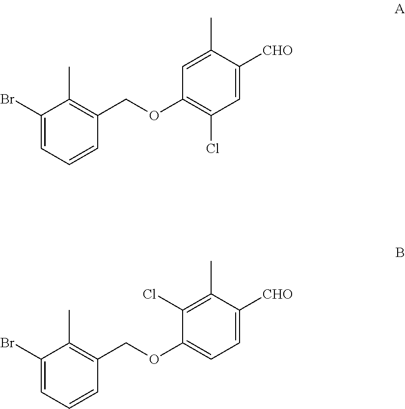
C1(Br)=CC=CC(COC2=C(Cl)C=C([CHO])C(C)=C2)=C1C.C1(Br)=CC=CC(COC2=CC=C([CHO])C(C)=C2Cl)=C1C
